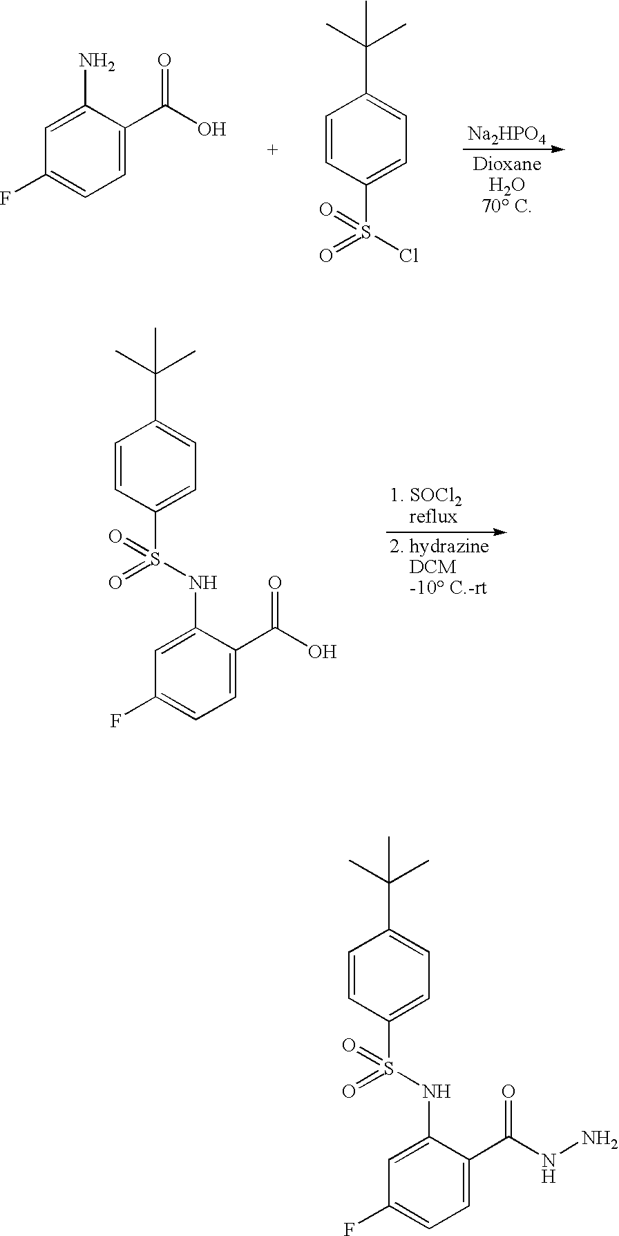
[Na2HPO4].[DioxaneH2O70 C].C1=C(N)C(C(=O)O)=CC=C1F.C1=CC(S(=O)(Cl)=O)=CC=C1C(C)(C)C.C1=CC(S(=O)(NC2=CC(F)=CC=C2C(=O)O)=O)=CC=C1C(C)(C)C.C1=CC(S(=O)(NC2=CC(F)=CC=C2C(=O)NN)=O)=CC=C1C(C)(C)C
